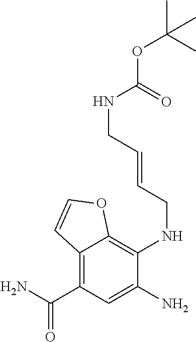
C12=C(C(N)=O)C=C(N)C(NCC=CCNC(=O)OC(C)(C)C)=C1OC=C2
